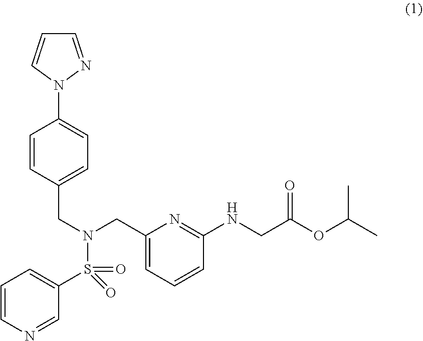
C1=CC(CN(S(C2=CC=CN=C2)(=O)=O)CC2=CC=CC(NCC(OC(C)C)=O)=N2)=CC=C1N1N=CC=C1
